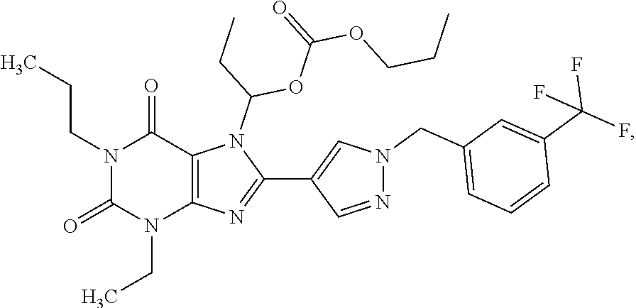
N1(CCC)C(=O)N(CC)C2=C(C1=O)N(C(CC)OC(OCCC)=O)C(C1=CN(CC3=CC=CC(C(F)(F)F)=C3)N=C1)=N2
